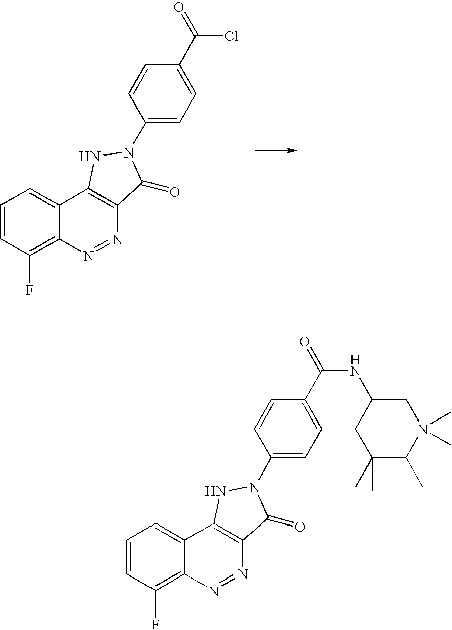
C1=CC(F)=C2C(=C1)C1=C(N=N2)C(=O)N(C2=CC=C(C(=O)Cl)C=C2)N1.C1=CC(F)=C2C(=C1)C1=C(N=N2)C(=O)N(C2=CC=C(C(=O)NC3CN(C)(C)C(C)C(C)(C)C3)C=C2)N1
